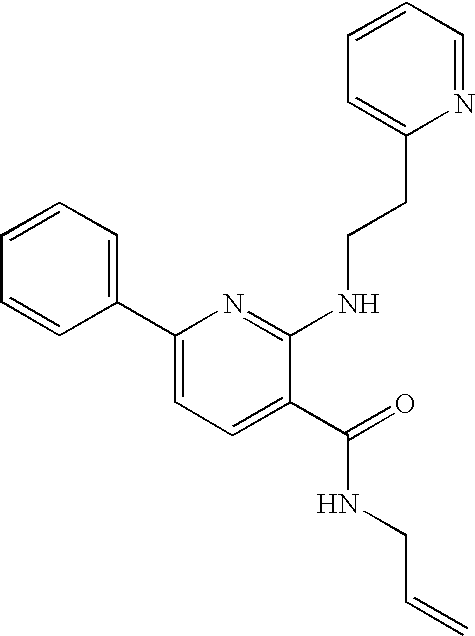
C1=CC(C2=CC=C(C(NCC=C)=O)C(NCCC3=CC=CC=N3)=N2)=CC=C1
